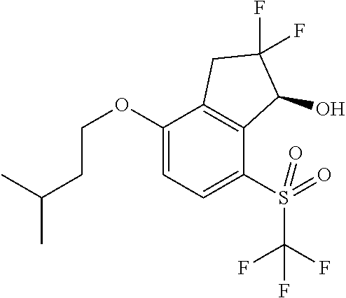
C(COC1=CC=C(S(C(F)(F)F)(=O)=O)C2=C1CC(F)(F)C2O)C(C)C
